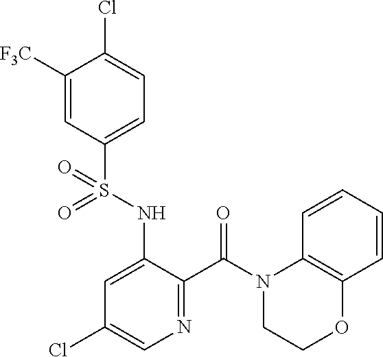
C1([F3C])=CC(S(NC2=CC(Cl)=CN=C2C(N2C3=C(C=CC=C3)OCC2)=O)(=O)=O)=CC=C1Cl
